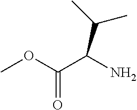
COC(C(N)C(C)C)=O
